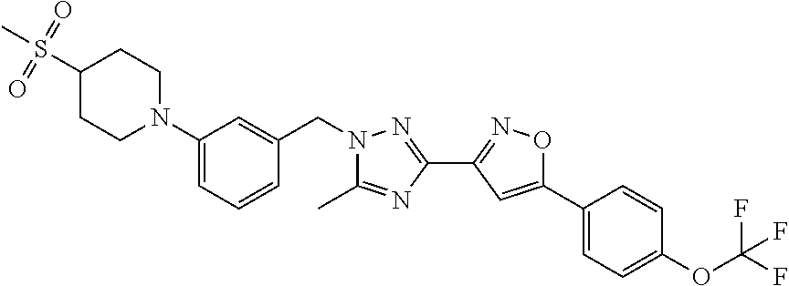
O1C(C2=CC=C(OC(F)(F)F)C=C2)=CC(C2=NN(CC3=CC(N4CCC(S(C)(=O)=O)CC4)=CC=C3)C(C)=N2)=N1
